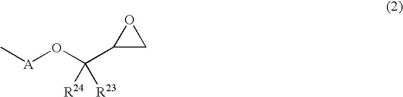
C1(C(O[A]C)([R24])[R23])CO1
